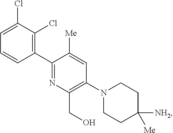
C1=C(Cl)C(Cl)=C(C2=NC(CO)=C(N3CCC([NH2])([Me])CC3)C=C2[Me])C=C1
